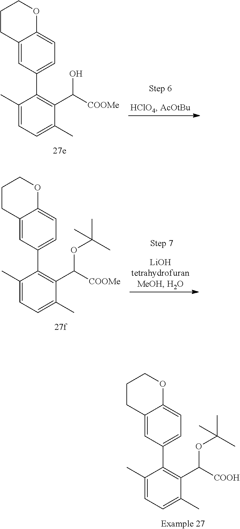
C1(C)=CC=C(C)C(C([COOMe])O)=C1C1=CC=C2C(=C1)CCCO2.C1(C)=CC=C(C)C(C([COOMe])OC(C)(C)C)=C1C1=CC=C2C(=C1)CCCO2.C1(C)=CC=C(C)C(C([COOH])OC(C)(C)C)=C1C1=CC=C2C(=C1)CCCO2
